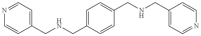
N1=CC=C(CNCC2=CC=C(CNCC3=CC=NC=C3)C=C2)C=C1
